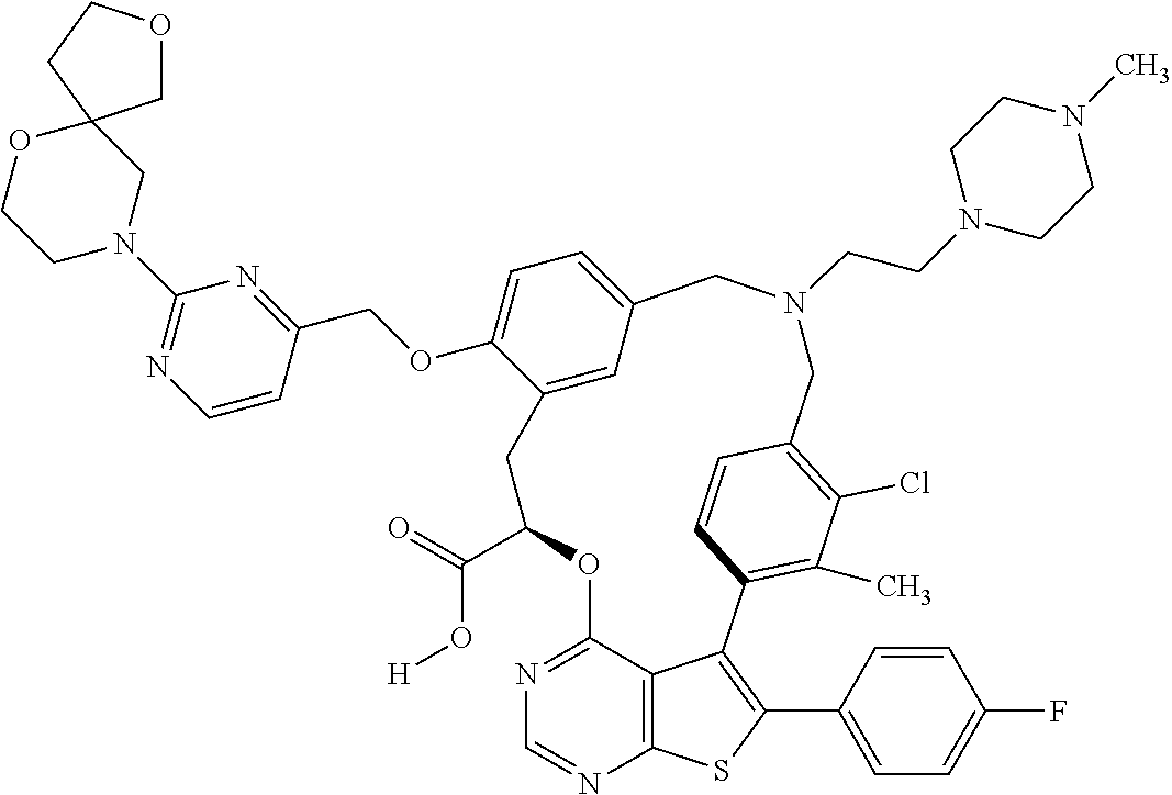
O(C1=CC=C2C=C1CC(C(O[H])=O)OC1=NC=NC3=C1C(=C(C1=CC=C(F)C=C1)S3)C1=C(C)C(Cl)=C(C=C1)CN(CCN1CCN(C)CC1)C2)CC1=NC(N2CC3(OCC2)COCC3)=NC=C1
